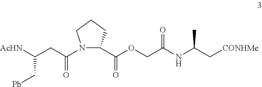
N1(C(CC([AcHN])C[Ph])=O)C(C(OCC(=O)NC(C[CONHMe])C)=O)CCC1
